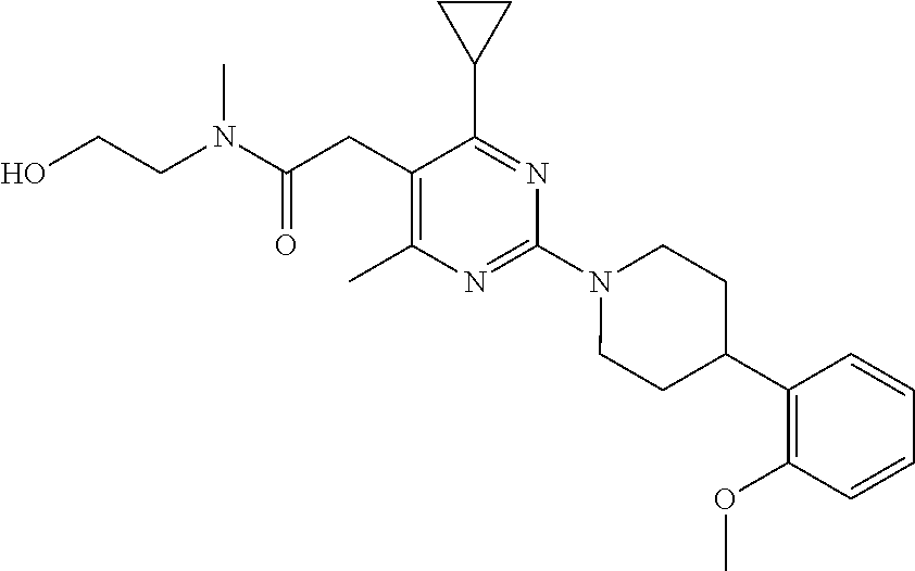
C(N(C(CC1=C(C)N=C(N2CCC(C3=C(OC)C=CC=C3)CC2)N=C1C1CC1)=O)C)CO
